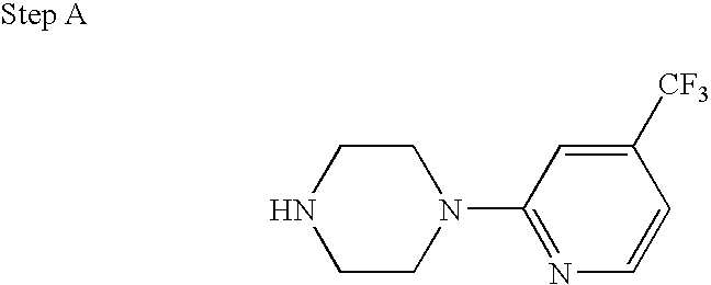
N1CCN(C2=NC=CC([CF3])=C2)CC1
